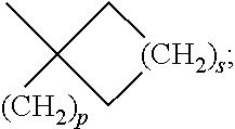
C1C(C)([(CH2)p])C[(CH2)s]1
